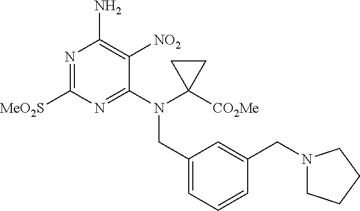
N1=C([MeO2S])N=C(N(C2([CO2Me])CC2)CC2=CC=CC(CN3CCCC3)=C2)C([NO2])=C1N
